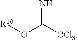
O(C([CCl3])=N)[R10]
